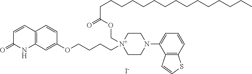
C1=CC2=C(NC1=O)C=C(OCCCC[N+]1(COC(CCCCCCCCCCCCCCC)=O)CCN(C3=CC=CC4=C3C=CS4)CC1)C=C2.[I-]
